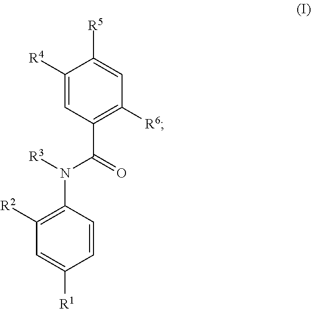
C1([R4])=CC(C(=O)N([R3])C2=C([R2])C=C([R1])C=C2)=C([R6])C=C1[R5]
